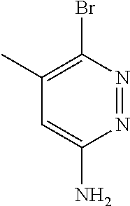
N1=NC(Br)=C(C)C=C1N
